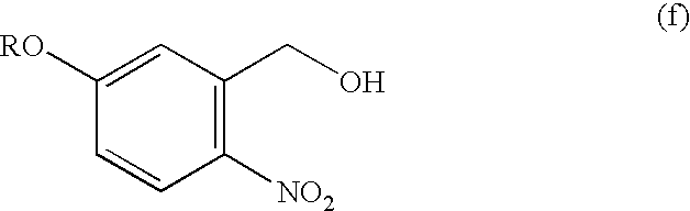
C1=CC([NO2])=C(CO)C=C1[RO]
